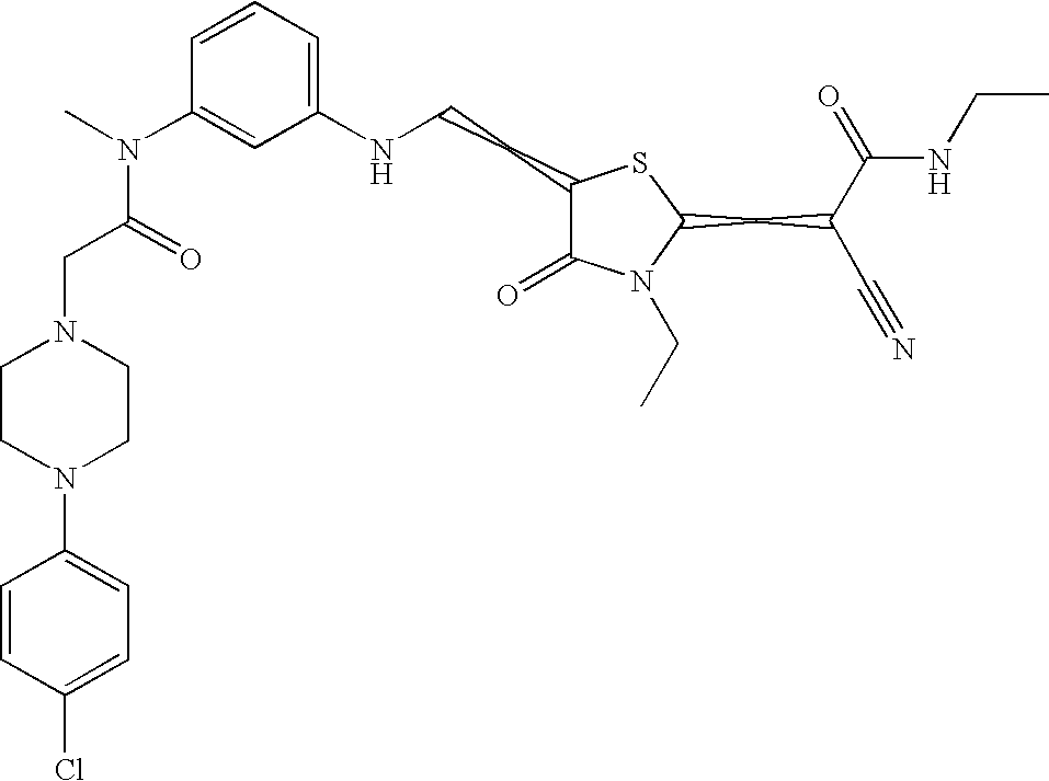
C1(NCCC2C(=O)N(CC)C(CC(C#N)C(=O)NCC)S2)=CC=CC(N(C)C(CN2CCN(C3=CC=C(Cl)C=C3)CC2)=O)=C1
